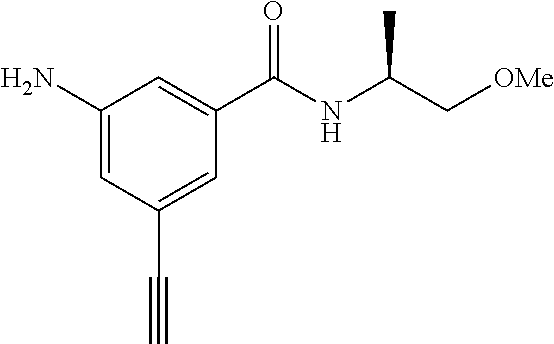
NC1=CC(C#C)=CC(C(NC(C[OMe])C)=O)=C1
